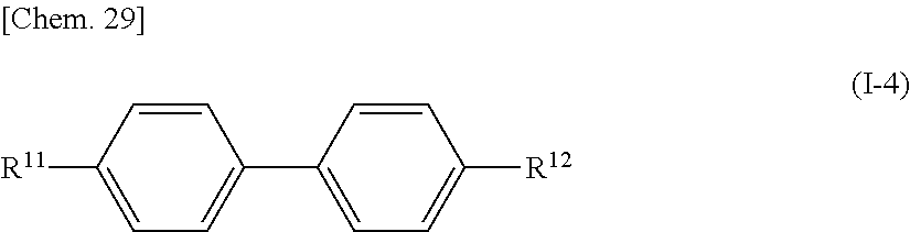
C1=C([R11])C=CC(C2=CC=C([R12])C=C2)=C1
